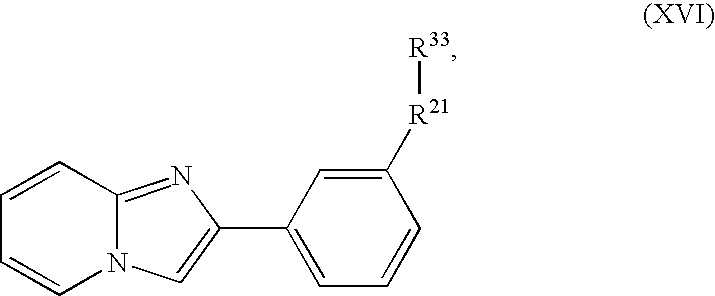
C1=CC=CC2=NC(C3=CC=CC([R21][R33])=C3)=CN12
